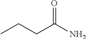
CCCC(N)=O
